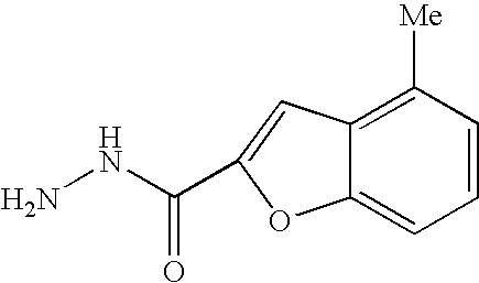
NNC(=O)C1=CC2=C([Me])C=CC=C2O1
